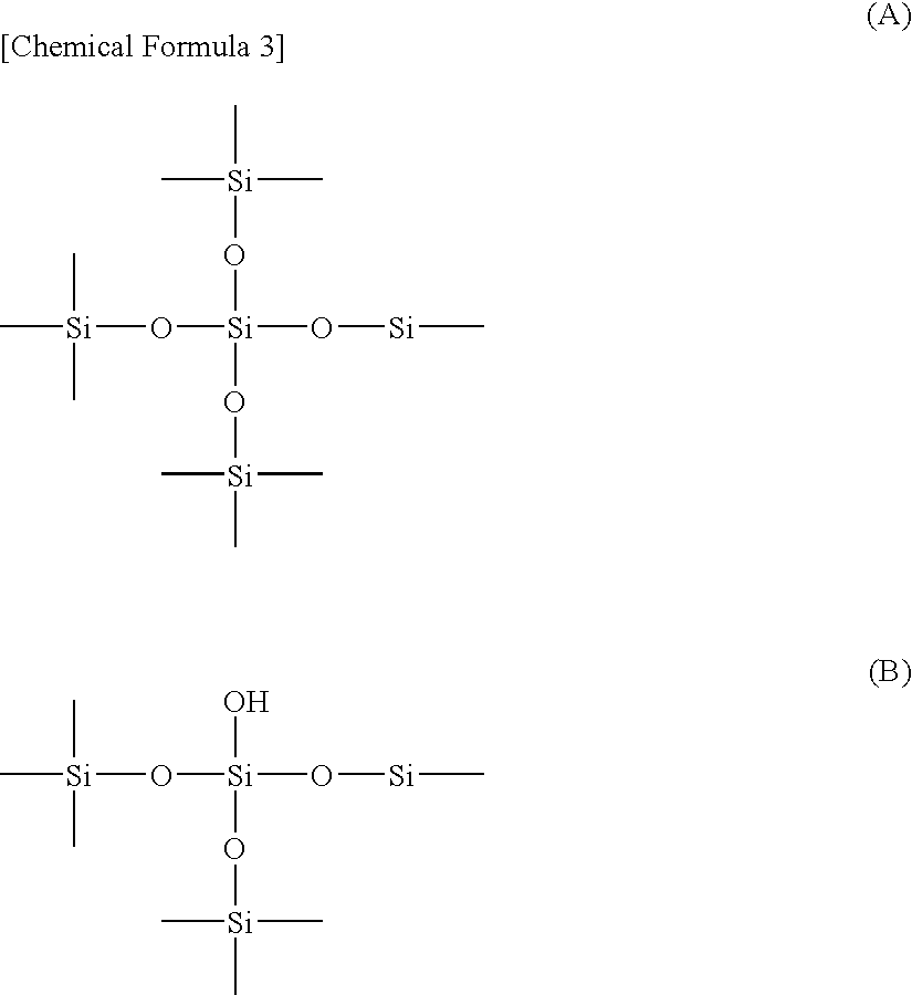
O[Si](O[Si]C)(O[Si](C)(C)C)O[Si](C)(C)C.C[Si](C)(C)O[Si](O[Si]C)(O[Si](C)(C)C)O[Si](C)(C)C
